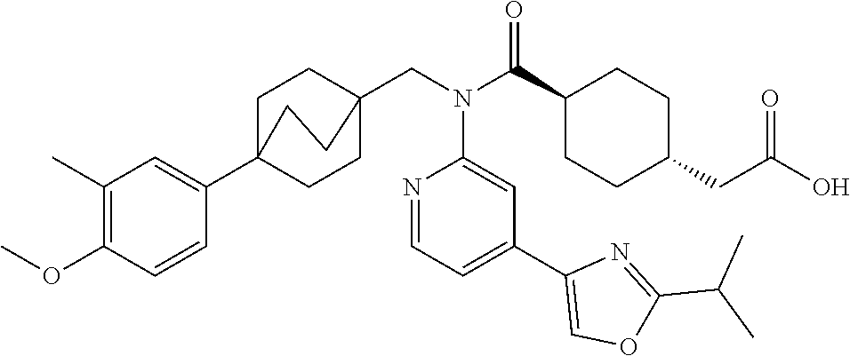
C1(C)=C(OC)C=CC(C23CCC(CN(C(C4CCC(CC(O)=O)CC4)=O)C4=CC(C5=COC(C(C)C)=N5)=CC=N4)(CC2)CC3)=C1
